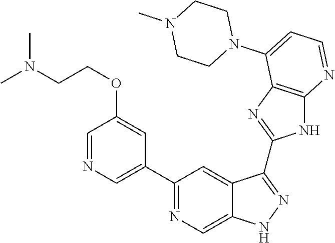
C1(C2=NC=C3C(=C2)C(C2=NC4=C(N2)N=CC=C4N2CCN(C)CC2)=NN3)=CN=CC(OCCN(C)C)=C1
